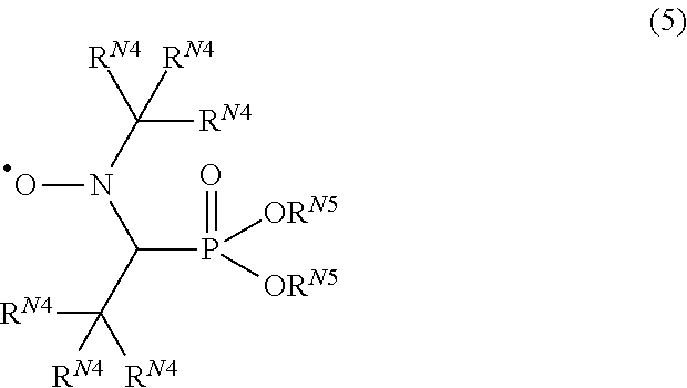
ON(C(P([ORN5])([ORN5])=O)C([RN4])([RN4])[RN4])C([RN4])([RN4])[RN4]
